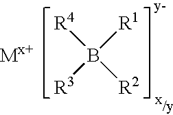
[R4]B([R1])([R3])[R2]
